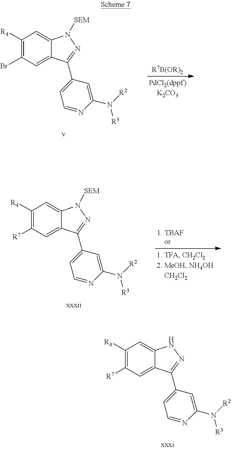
[R7B(OR)2].C1([R4])=C(Br)C=C2C(=C1)N([SEM])N=C2C1=CC=NC(N([R2])[R3])=C1.C1([R4])=C([R7])C=C2C(=C1)N([SEM])N=C2C1=CC=NC(N([R2])[R3])=C1.C1([R4])=C([R7])C=C2C(=C1)NN=C2C1=CC=NC(N([R2])[R3])=C1
